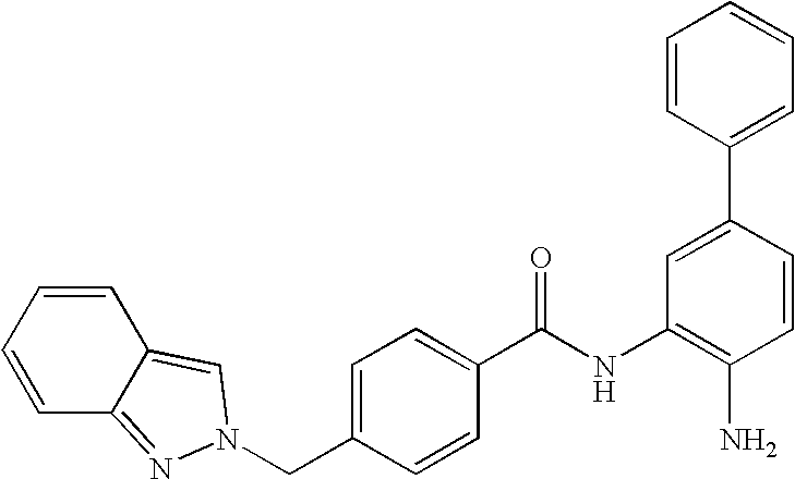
C1=C(C2=CC=CC=C2)C=CC(N)=C1NC(C1=CC=C(CN2N=C3C=CC=CC3=C2)C=C1)=O
